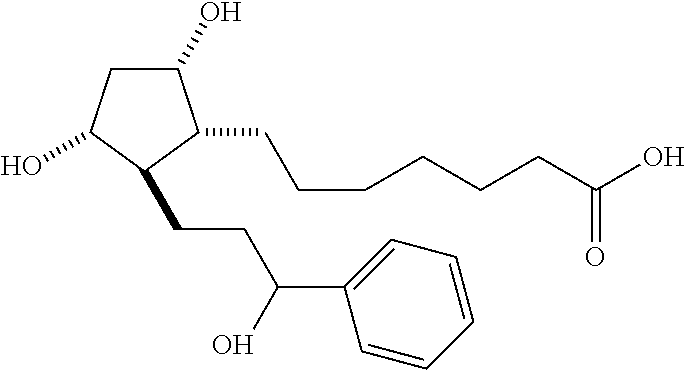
C1(O)CC(O)C(CCC(O)C2=CC=CC=C2)C1CCCCCCC(O)=O
